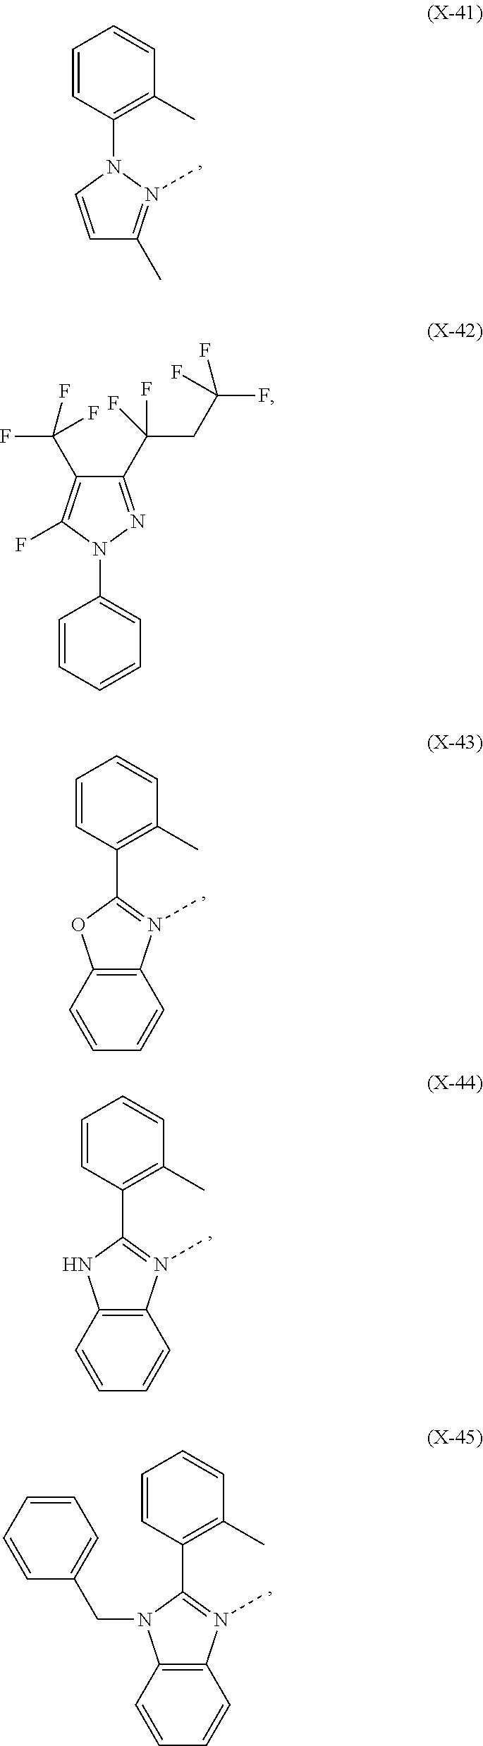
C1=CC(N2N(C)=C(C)C=C2)=C(C)C=C1.C1=CC=CC(C)=C1C1=N(C)C2=C(C=CC=C2)O1.C1=CC=CC(C)=C1C1=N(C)C2=C(C=CC=C2)N1.C1=CC=CC(C)=C1C1=N(C)C2=C(C=CC=C2)N1CC1=CC=CC=C1.C1=CC(N2N=C(C(CC(F)(F)F)(F)F)C(C(F)(F)F)=C2F)=CC=C1
